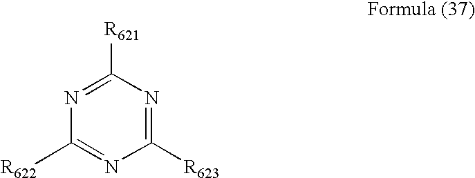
N1=C([R621])N=C([R623])N=C1[R622]
